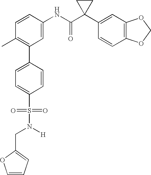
C1(NC(C2(C3=CC4=C(C=C3)OCO4)CC2)=O)=CC(C2=CC=C(S(N(CC3=CC=CO3)[H])(=O)=O)C=C2)=C(C)C=C1
